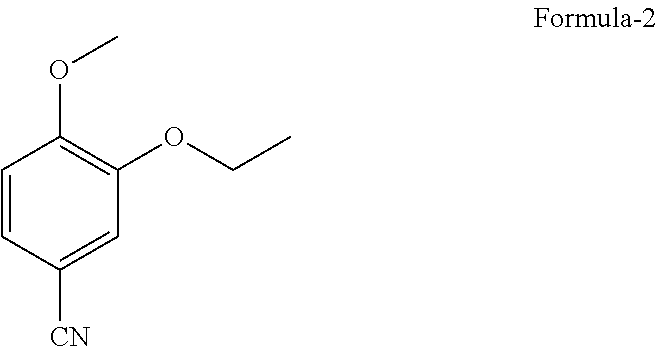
C1=CC([CN])=CC(OCC)=C1OC
